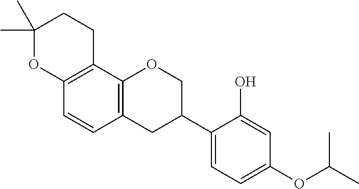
C1(C)(C)OC2=C(CC1)C1=C(C=C2)CC(C2=CC=C(OC(C)C)C=C2O)CO1
